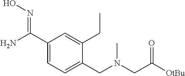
C1(C(N)=NO)=CC=C(CN(CC([OtBu])=O)C)C(CC)=C1
